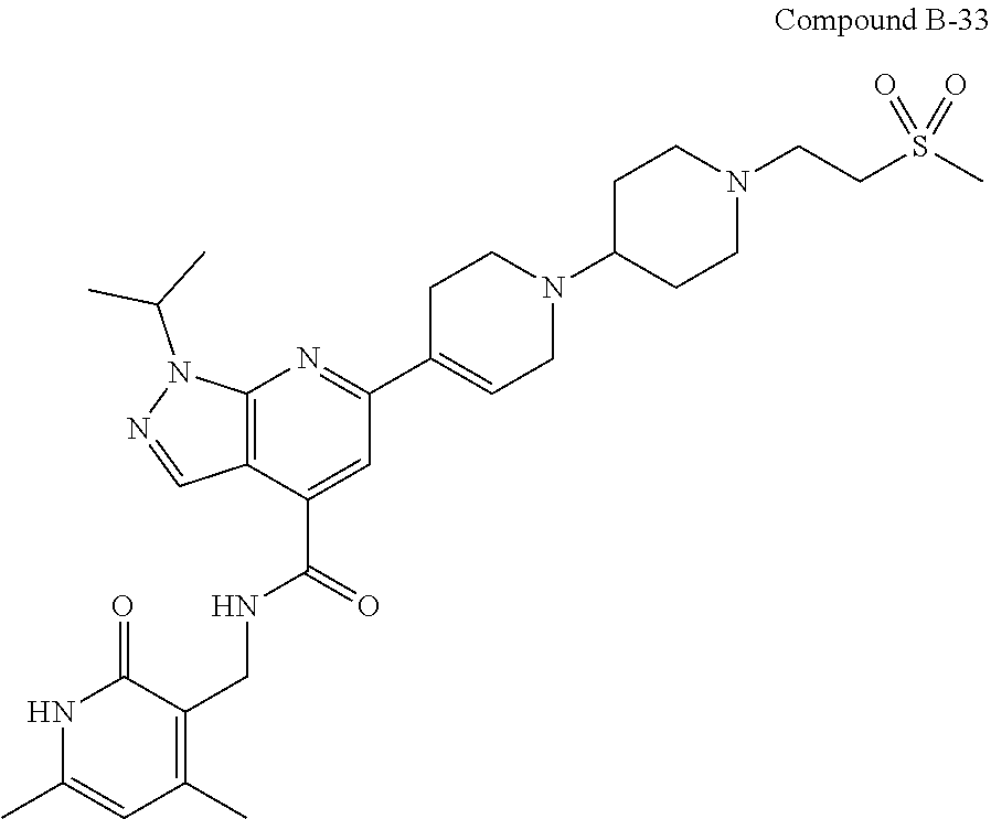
N1C(C)=CC(C)=C(CNC(C2=CC(C3=CCN(C4CCN(CCS(C)(=O)=O)CC4)CC3)=NC3=C2C=NN3C(C)C)=O)C1=O
